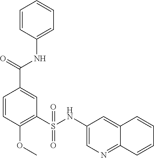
C1=CC(OC)=C(S(=O)(=O)NC2=CN=C3C(=C2)C=CC=C3)C=C1C(=O)NC1=CC=CC=C1
